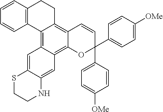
C1=CC2=C(C=C1)C1=C3C(=C4C(=C1CC2)C=CC(C1=CC=C([OMe])C=C1)(C1=CC=C([OMe])C=C1)O4)C=C1C(=C3)SCCN1
